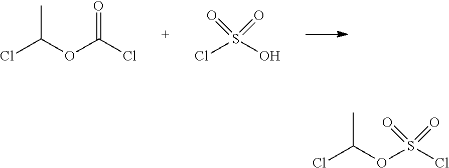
CC(Cl)OC(=O)Cl.ClS(O)(=O)=O.CC(Cl)OS(=O)(Cl)=O
